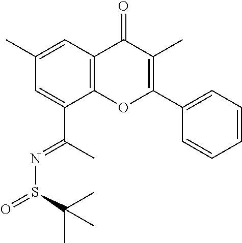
S(=O)(C(C)(C)C)N=C(C1=CC(C)=CC2=C1OC(C1=CC=CC=C1)=C(C)C2=O)C
